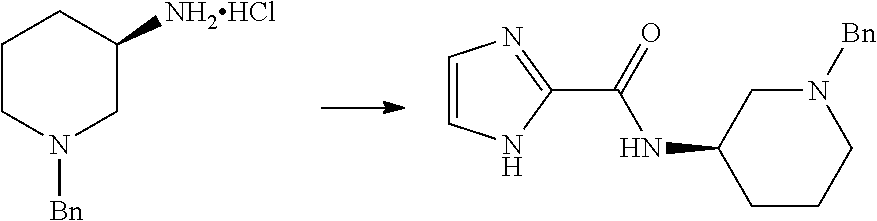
C1CN([Bn])CC([NH2HCl])C1.C1=CNC(C(=O)NC2CCCN([Bn])C2)=N1
